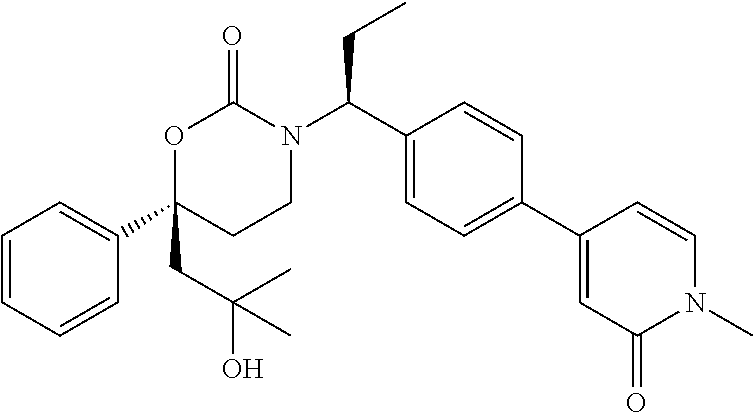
C1=CC=CC(C2(CC(C)(C)O)CCN(C(C3=CC=C(C4=CC(=O)N(C)C=C4)C=C3)CC)C(=O)O2)=C1
